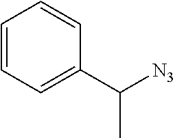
C1=CC=C(C([N3])C)C=C1
